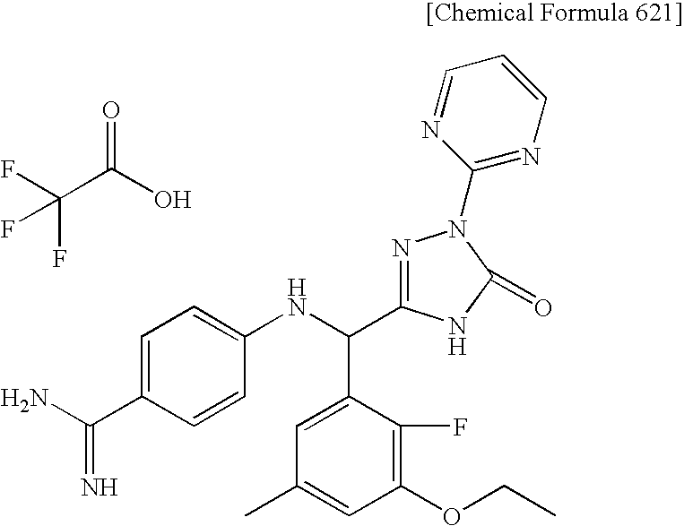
C1=C(C(N)=N)C=CC(NC(C2=CC(C)=CC(OCC)=C2F)C2=NN(C3=NC=CC=N3)C(=O)N2)=C1.O=C(O)C(F)(F)F
